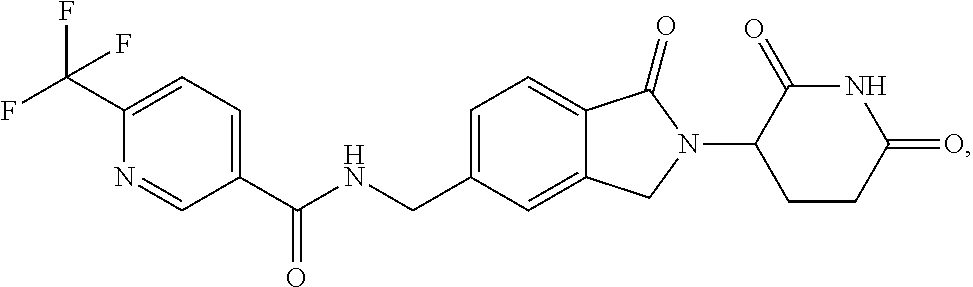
C1=C(CNC(C2=CC=C(C(F)(F)F)N=C2)=O)C=C2C(=C1)C(=O)N(C1CCC(=O)NC1=O)C2
